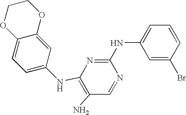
C1(NC2=C(N)C=NC(NC3=CC=CC(Br)=C3)=N2)=CC=C2C(=C1)OCCO2
